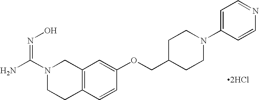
C12=C(C=CC(OCC3CCN(C4=CC=NC=C4)CC3)=C1)CCN(C(N)=NO)C2.[2HCl]
